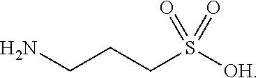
NCCCS([OH])(=O)=O
